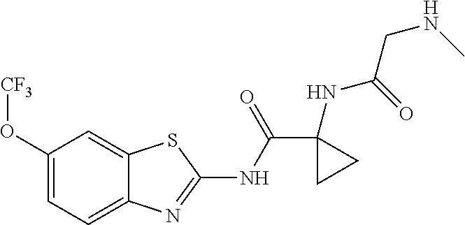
C1(O[CF3])=CC=C2C(=C1)SC(NC(C1(NC(CNC)=O)CC1)=O)=N2
